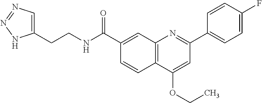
C1(C(NCCC2=CN=NN2)=O)=CC2=C(C=C1)C(OCC)=CC(C1=CC=C(F)C=C1)=N2
